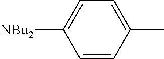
C1=CC(C)=CC=C1[NBu2]
